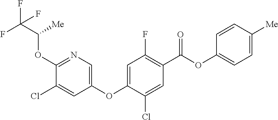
FC(C([Me])OC1=NC=C(OC2=CC(F)=C(C(OC3=CC=C([Me])C=C3)=O)C=C2Cl)C=C1Cl)(F)F
